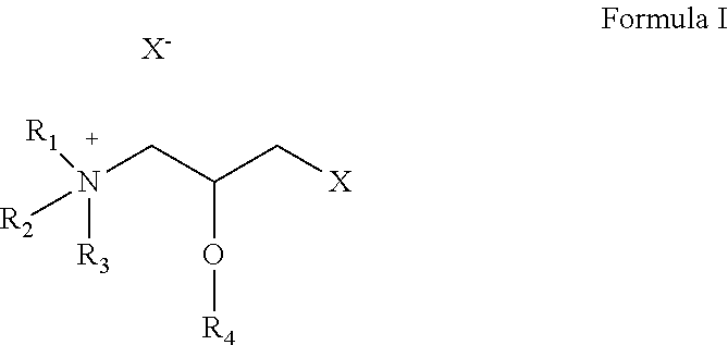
N(CC(C[X])O[R4])([R3])([R2])[R1].[X-]
